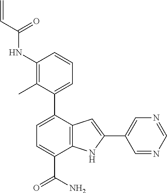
C1(NC(C=C)=O)=C(C)C(C2=CC=C(C(N)=O)C3=C2C=C(C2=CN=CN=C2)N3)=CC=C1
